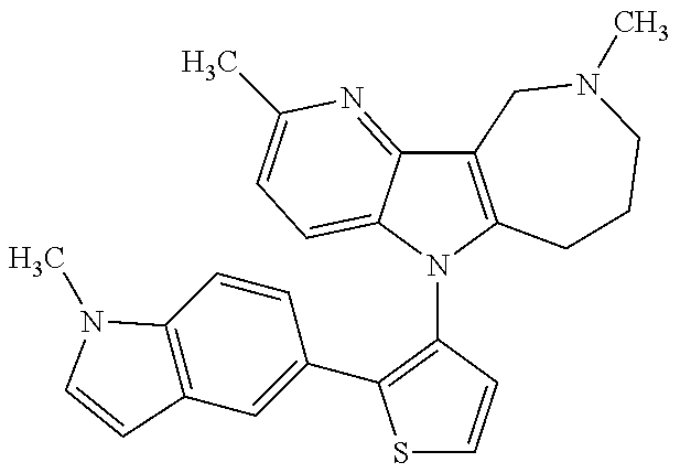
C12=C(N(C3=C(C4=CC5=C(C=C4)N(C)C=C5)SC=C3)C3=CC=C(C)N=C13)CCCN(C)C2
